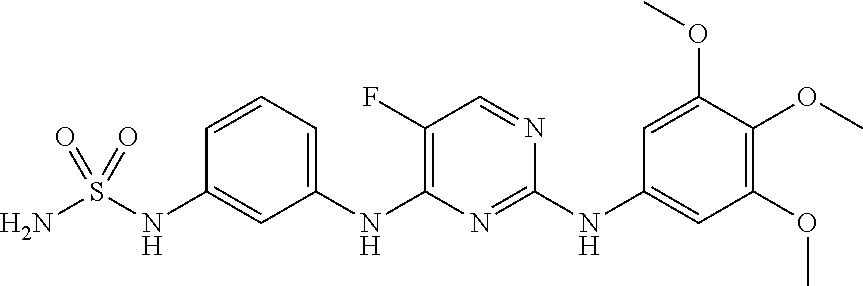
C1(F)=C(NC2=CC=CC(NS(N)(=O)=O)=C2)N=C(NC2=CC(OC)=C(OC)C(OC)=C2)N=C1
